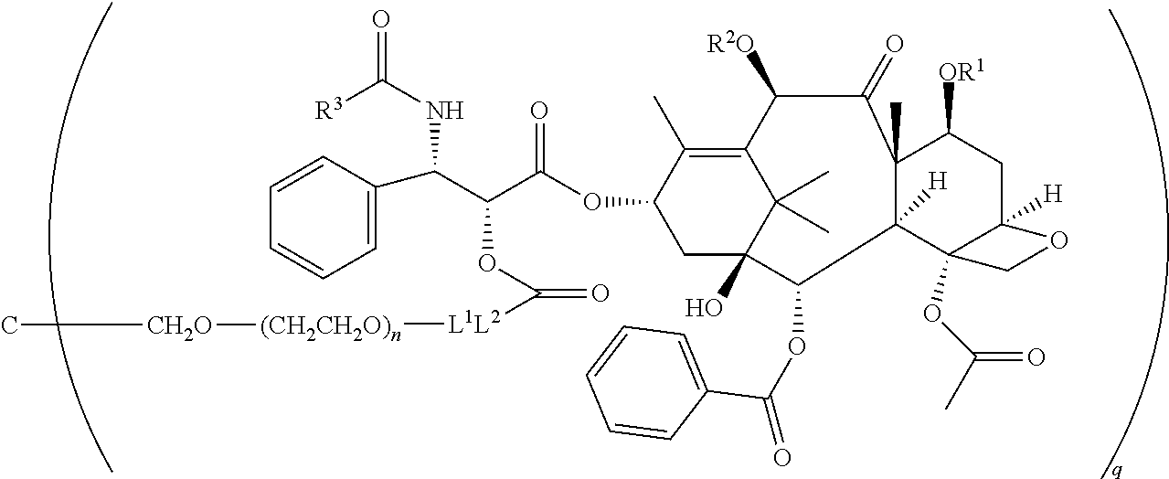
C1([R2O])C(=O)C2(C)C([H])(C3(OC(C)=O)C([H])(CC2[OR1])OC3)C(OC(=O)C2=CC=CC=C2)C2(O)CC(OC(C(C(C3=CC=CC=C3)NC([R3])=O)OC([L1L2][(CH2CH2O)n][CH2O]C)=O)=O)C(C)=C1C2(C)C
